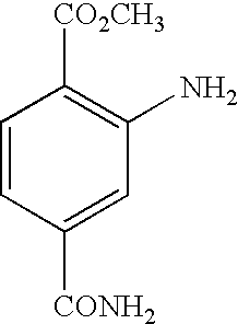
C1=CC([CONH2])=CC(N)=C1[CO2CH3]
